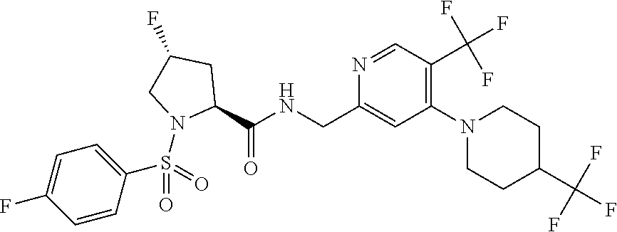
N1=CC(C(F)(F)F)=C(N2CCC(C(F)(F)F)CC2)C=C1CNC(C1CC(F)CN1S(C1=CC=C(F)C=C1)(=O)=O)=O
